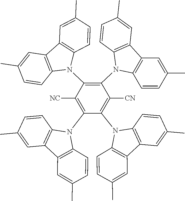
C1(N2C3=C(C4=C2C=CC(C)=C4)C=C(C)C=C3)=C([NC])C(N2C3=C(C=C(C)C=C3)C3=C2C=CC(C)=C3)=C(N2C3=C(C=C(C)C=C3)C3=C2C=CC(C)=C3)C([CN])=C1N1C2=C(C3=C1C=CC(C)=C3)C=C(C)C=C2
